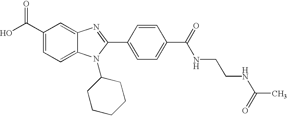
C1(C(O)=O)=CC=C2C(=C1)N=C(C1=CC=C(C(=O)NCCNC(C)=O)C=C1)N2C1CCCCC1
